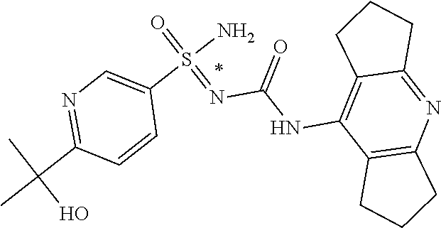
N(C(NC1=C2CCCC2=NC2=C1CCC2)=O)=S(N)(=O)C1=CN=C(C(C)(C)O)C=C1
